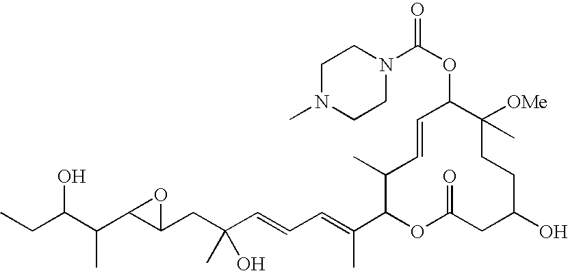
CCC(C(C1C(CC(C=CC=C(C2OC(=O)CC(O)CCC([OMe])(C)C(OC(N3CCN(C)CC3)=O)C=CC2C)C)(O)C)O1)C)O
